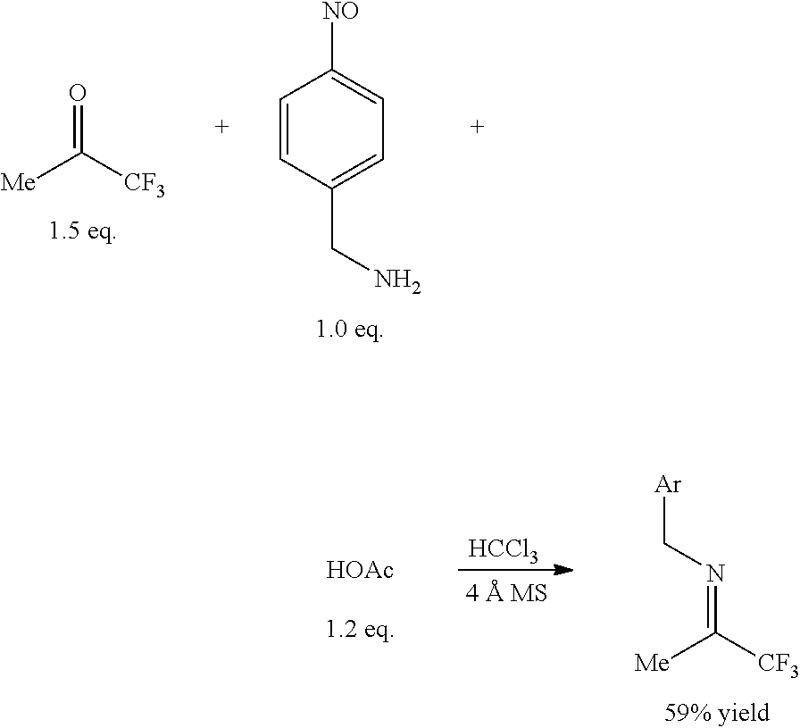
C1=CC(CN)=CC=C1[NO].[Me]C([CF3])=O.[Ar]CN=C([Me])[CF3].[HCCl3].[HOAc]
